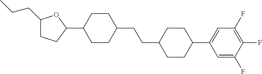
C1(CCC)CCC(C2CCC(CCC3CCC(C4=CC(F)=C(F)C(F)=C4)CC3)CC2)O1
